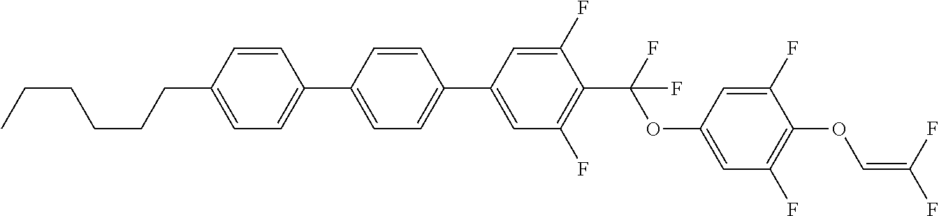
C1=CC(CCCCCC)=CC=C1C1=CC=C(C2=CC(F)=C(C(F)(OC3=CC(F)=C(OC=C(F)F)C(F)=C3)F)C(F)=C2)C=C1
